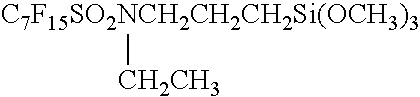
[C7F15SO2NCH2CH2CH2Si(OCH3)3][CH2CH3]
